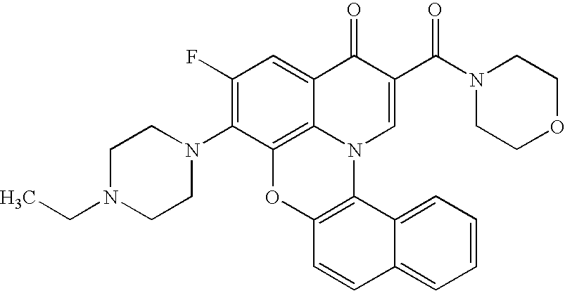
C1(F)=C(N2CCN(CC)CC2)C2=C3C(=C1)C(=O)C(C(N1CCOCC1)=O)=CN3C1=C(O2)C=CC2=CC=CC=C12
